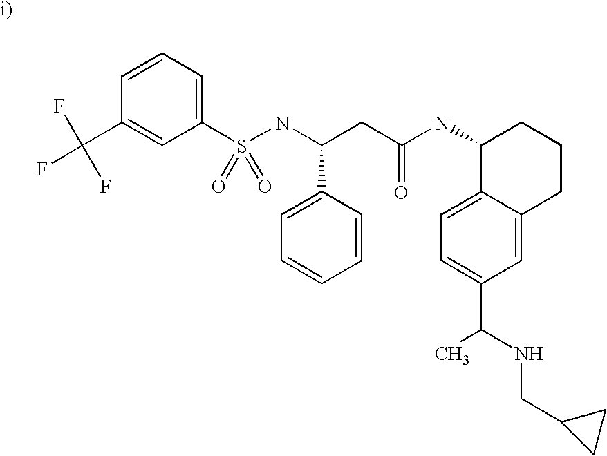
C1(C(F)(F)F)=CC(S(NC(CC(NC2C3=CC=C(C(NCC4CC4)C)C=C3CCC2)=O)C2=CC=CC=C2)(=O)=O)=CC=C1
